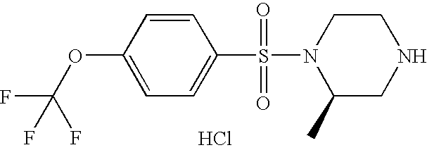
C1=CC(OC(F)(F)F)=CC=C1S(=O)(N1C(C)CNCC1)=O.Cl
